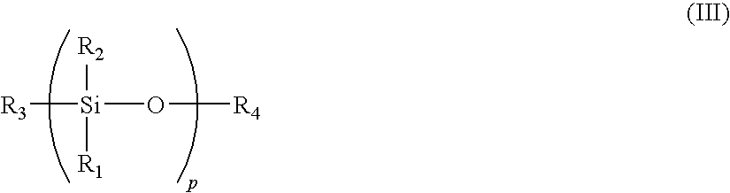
[R3][Si](O[R4])([R2])[R1]
